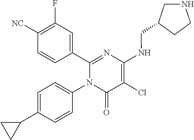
C1(C2=CC(F)=C([CN])C=C2)=NC(NCC2CNCC2)=C(Cl)C(=O)N1C1=CC=C(C2CC2)C=C1
